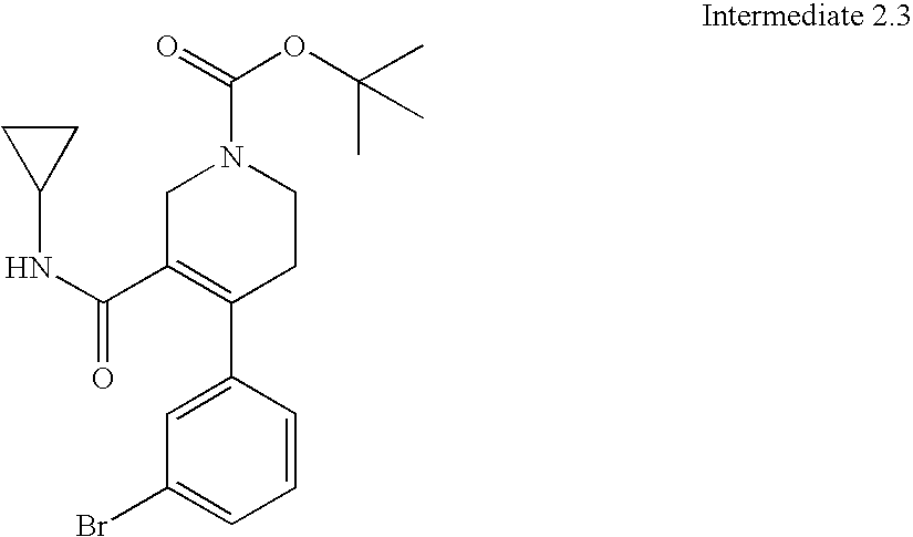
C1=CC(C2=C(C(=O)NC3CC3)CN(C(=O)OC(C)(C)C)CC2)=CC(Br)=C1
